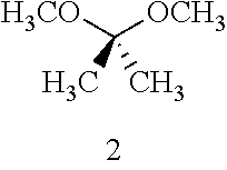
[H3CO]C([OCH3])(C)C
